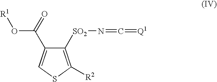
C1([SO2]N=C=[Q1])=C([R2])SC=C1C(=O)O[R1]
